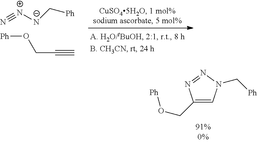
N#[N+][N-]C[Ph].C(#C)CO[Ph].C1(CO[Ph])=CN(C[Ph])N=N1
